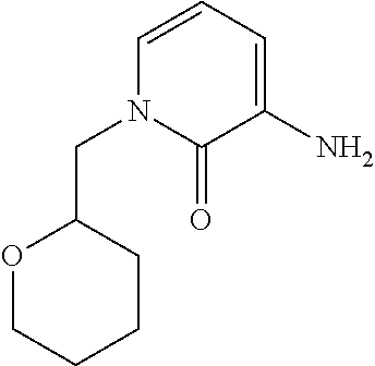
O1CCCCC1CN1C(=O)C(N)=CC=C1
